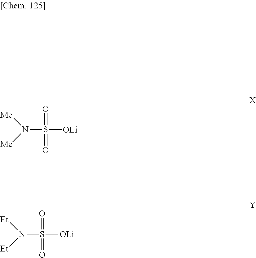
O=S(=O)(N([Me])[Me])[OLi].O=S(=O)(N([Et])[Et])[OLi]
